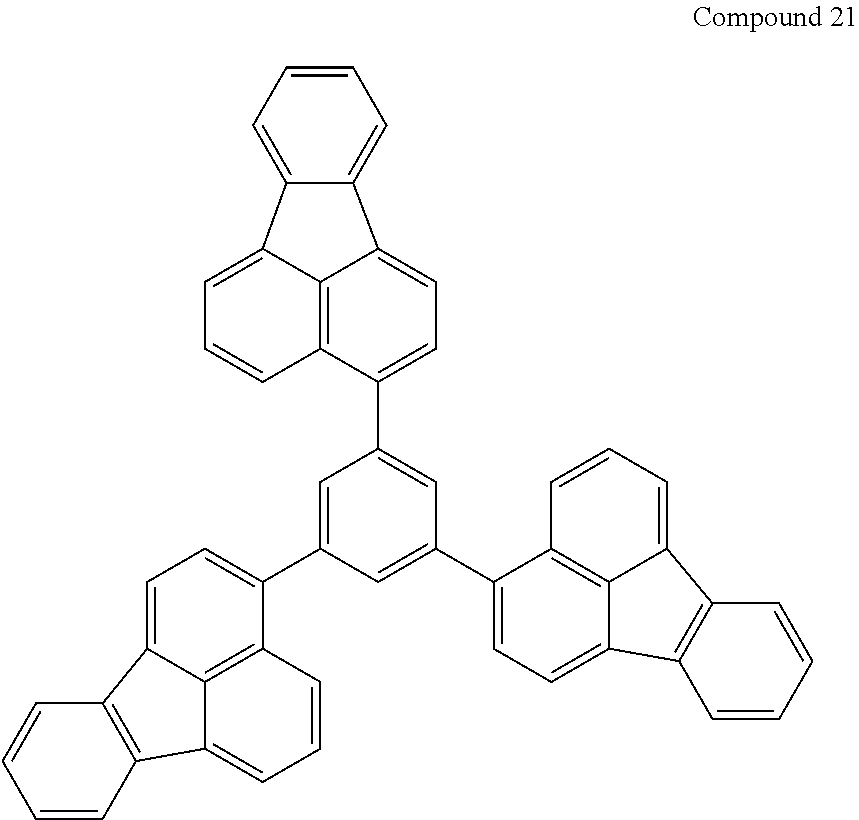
C1=C(C2=CC=C3C4=C2C=CC=C4C2=C3C=CC=C2)C=C(C2=CC=C3C4=C2C=CC=C4C2=C3C=CC=C2)C=C1C1=CC=C2C3=C1C=CC=C3C1=CC=CC=C21
